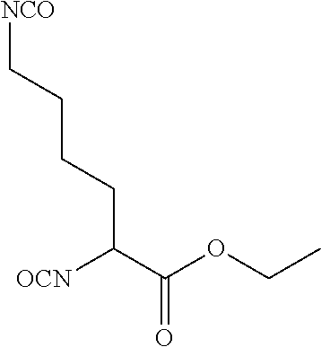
[NCO]CCCCC([OCN])C(=O)OCC
